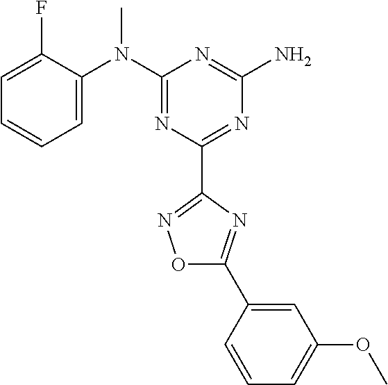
C1=C(F)C(N(C2=NC(C3=NOC(C4=CC(OC)=CC=C4)=N3)=NC(N)=N2)C)=CC=C1
